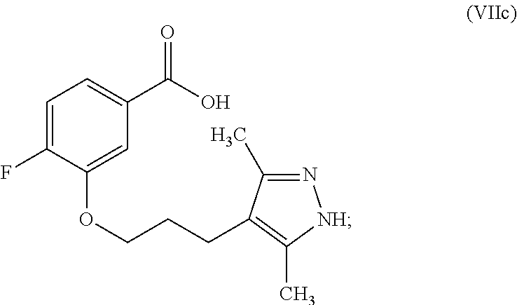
C(OC1=CC(C(O)=O)=CC=C1F)CCC1=C(C)[NH]N=C1C
